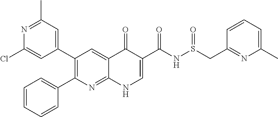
N1=C(C)C=C(C2=C(C3=CC=CC=C3)N=C3C(=C2)C(=O)C(C(=O)NS(CC2=NC(C)=CC=C2)=O)=CN3)C=C1Cl
